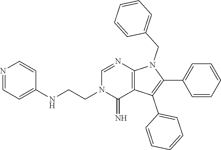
C(CNC1=CC=NC=C1)N1C(=N)C2=C(N=C1)N(CC1=CC=CC=C1)C(C1=CC=CC=C1)=C2C1=CC=CC=C1
